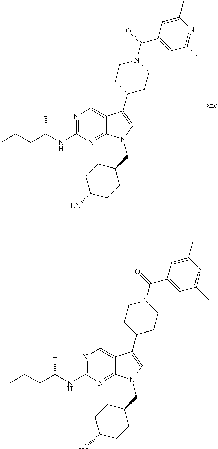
N1=C(NC(CCC)C)N=C2C(=C1)C(C1CCN(C(=O)C3=CC(C)=NC(C)=C3)CC1)=CN2CC1CCC(N)CC1.N1=C(NC(CCC)C)N=C2C(=C1)C(C1CCN(C(=O)C3=CC(C)=NC(C)=C3)CC1)=CN2CC1CCC(O)CC1
